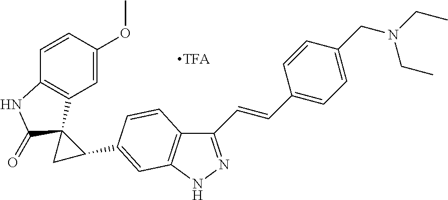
C12=C(C=C(OC)C=C1)C1(C(=O)N2)CC1C1=CC2=C(C=C1)C(C=CC1=CC=C(CN(CC)CC)C=C1)=NN2
